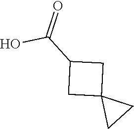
C1C2(CC2)CC1C(O)=O
